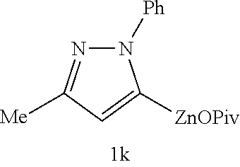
N1([Ph])N=C([Me])C=C1[ZnOPiv]
